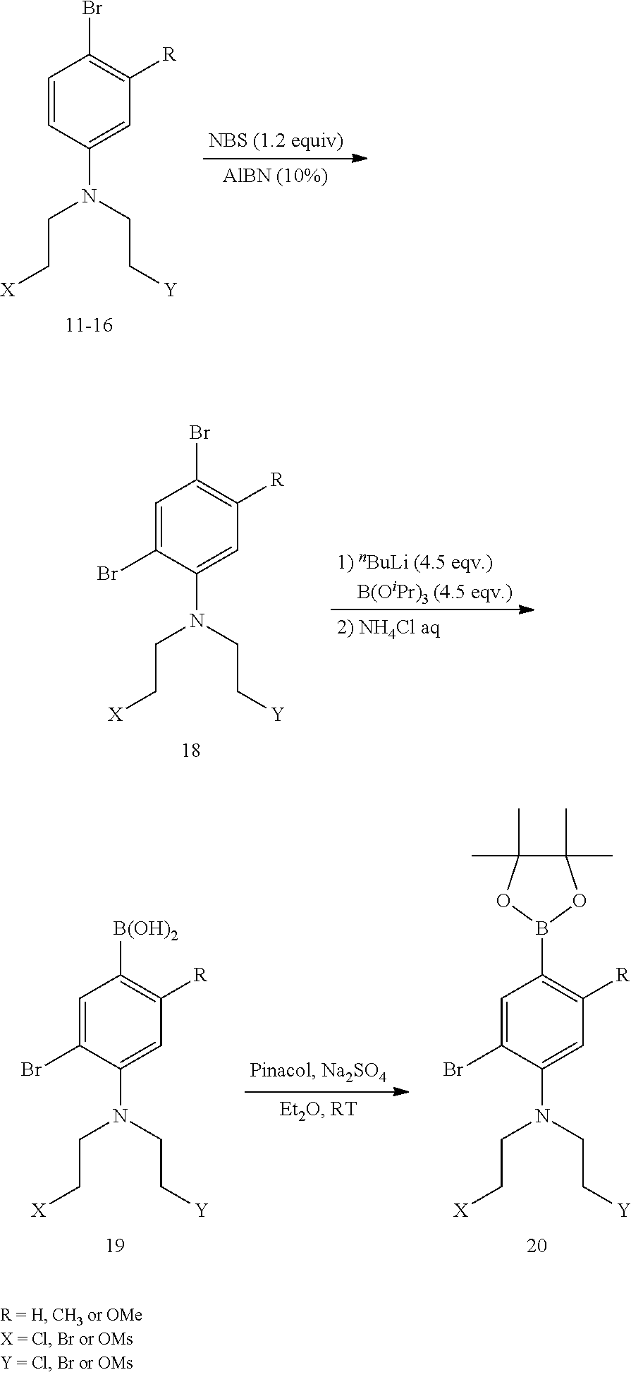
C1=CC(N(CC[X])CC[Y])=CC([R])=C1Br.C1=C(Br)C(N(CC[X])CC[Y])=CC([R])=C1Br.C1=C(Br)C(N(CC[X])CC[Y])=CC([R])=C1[B(OH)2].C1=C(Br)C(N(CC[X])CC[Y])=CC([R])=C1B1OC(C)(C)C(C)(C)O1
